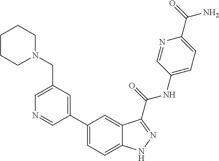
C1(C2=CC=C3C(=C2)C(C(NC2=CC=C(C(=O)N)N=C2)=O)=NN3)=CC(CN2CCCCC2)=CN=C1
